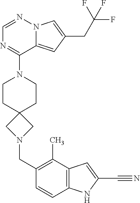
N12C(=CC(CC(F)(F)F)=C1)C(N1CCC3(CC1)CN(CC1=C(C)C4=C(C=C1)NC(C#N)=C4)C3)=NC=N2
